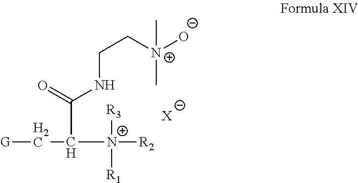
[G]CC([N+]([R2])([R3])[R1])C(=O)NCC[N+]([O-])(C)C.[X]
